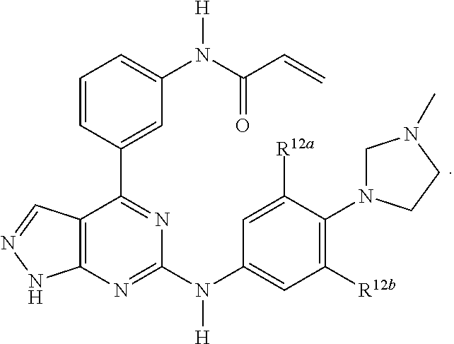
C1([R12b])=C(N2CN(C)CC2)C([R12a])=CC(N(C2=NC3=C(C(C4=CC(N([H])C(C=C)=O)=CC=C4)=N2)C=NN3)[H])=C1
